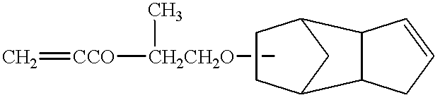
C[CH2CH2O](C)[CCO]=C.C1CC2CC1C1C2CC=C1
